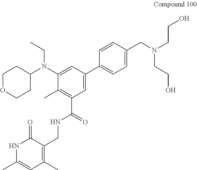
C1=C(C2=CC=C(CN(CCO)CCO)C=C2)C=C(N(C2CCOCC2)CC)C(C)=C1C(=O)NCC1=C(C)C=C(C)NC1=O
